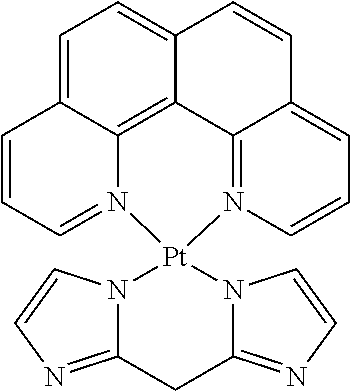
C12=NC=CN1[Pt]1(N3C=CN=C3C2)N2=CC=CC3=CC=C4C(=C32)C2=N1C=CC=C2C=C4
